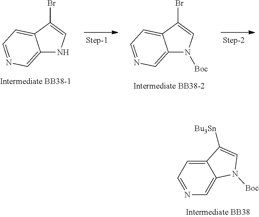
C12=CN=CC=C1C([Bu3Sn])=CN2[Boc].C12=CN=CC=C1C(Br)=CN2.C12=CN=CC=C1C(Br)=CN2[Boc]
